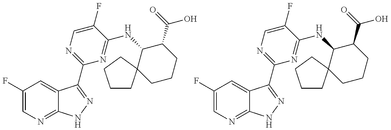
C1(F)=CN=C2C(=C1)C(C1=NC=C(F)C(NC3C(C(O)=O)CCCC34CCCC4)=N1)=NN2.C1(F)=CN=C2C(=C1)C(C1=NC=C(F)C(NC3C(C(O)=O)CCCC34CCCC4)=N1)=NN2
